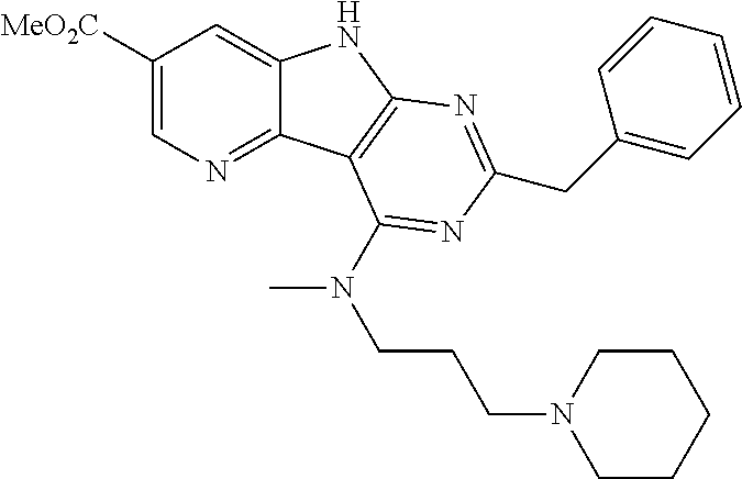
C1([MeO2C])=CN=C2C(=C1)NC1=C2C(N(CCCN2CCCCC2)C)=NC(CC2=CC=CC=C2)=N1
